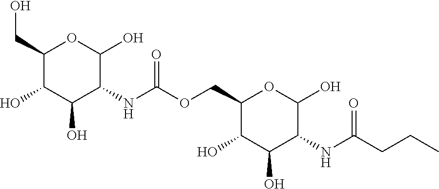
OC1C(COC(NC2C(O)OC(CO)C(O)C2O)=O)OC(O)C(NC(=O)CCC)C1O
